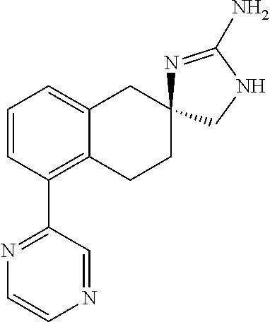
C1=CC(C2=NC=CN=C2)=C2C(=C1)CC1(CC2)N=C(N)NC1
